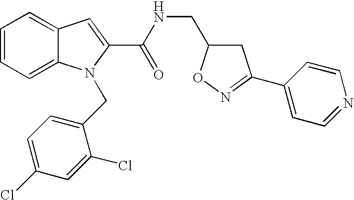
C1=C2C(=CC=C1)N(CC1=CC=C(Cl)C=C1Cl)C(C(=O)NCC1CC(C3=CC=NC=C3)=NO1)=C2
